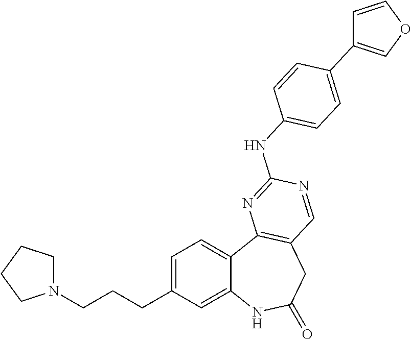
C1=C(CCCN2CCCC2)C=C2C(=C1)C1=C(CC(=O)N2)C=NC(NC2=CC=C(C3=COC=C3)C=C2)=N1
